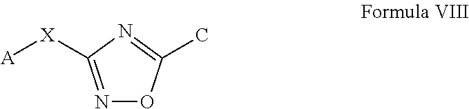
N1=C([X][A])N=C(C)O1
